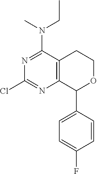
C1=CC(F)=CC=C1C1OCCC2=C1N=C(Cl)N=C2N(CC)C
